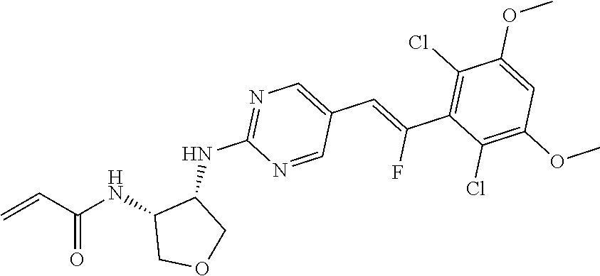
N(C1=NC=C(C=C(C2=C(Cl)C(OC)=CC(OC)=C2Cl)F)C=N1)C1C(NC(C=C)=O)COC1
